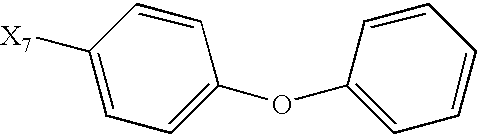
C1=C([X7])C=CC(OC2=CC=CC=C2)=C1
